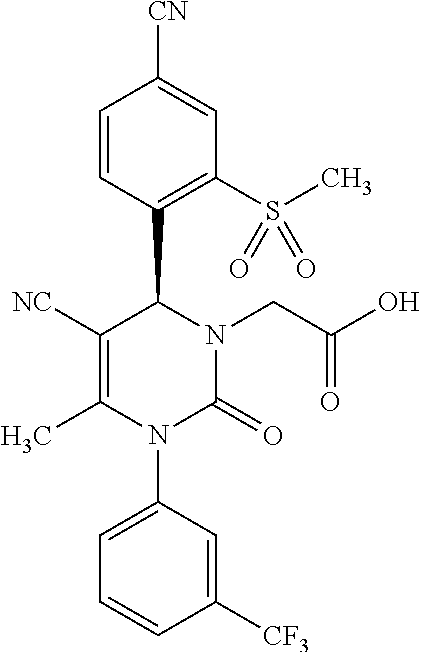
C1=CC(C2C([NC])=C(C)N(C3=CC=CC([CF3])=C3)C(=O)N2CC(=O)O)=C(S(C)(=O)=O)C=C1[CN]
